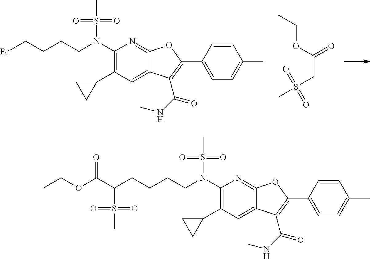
BrCCCCN(C1=C(C2CC2)C=C2C(=N1)OC(C1=CC=C(C)C=C1)=C2C(=O)NC)S(C)(=O)=O.C(CS(C)(=O)=O)(OCC)=O.C(CCCCN(C1=C(C2CC2)C=C2C(=N1)OC(C1=CC=C(C)C=C1)=C2C(=O)NC)S(C)(=O)=O)(C(OCC)=O)S(C)(=O)=O
